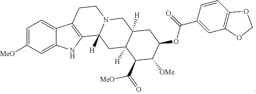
C1([MeO])=CC=C2C(=C1)NC1=C2CCN2C1([H])CC1([H])C([H])(C2)CC(OC(=O)C2=CC3=C(C=C2)OCO3)C([OMe])C1C(=O)[MeO]
